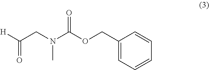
C(CN(C(OCC1=CC=CC=C1)=O)C)([H])=O
